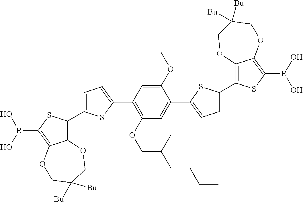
C12=C(C3=CC=C(C4=C(OCC(CC)CCCC)C=C(C5=CC=C(C6=C7C(=C(B(O)O)S6)OCC([Bu])([Bu])CO7)S5)C(OC)=C4)S3)SC(B(O)O)=C1OCC([Bu])([Bu])CO2
